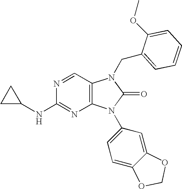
C12=C(C=NC(NC3CC3)=N1)N(CC1=CC=CC=C1OC)C(=O)N2C1=CC=C2C(=C1)OCO2
